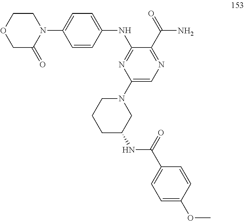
C1=CC(NC2=NC(N3CCCC(NC(C4=CC=C(OC)C=C4)=O)C3)=CN=C2C(=O)N)=CC=C1N1CCOCC1=O
